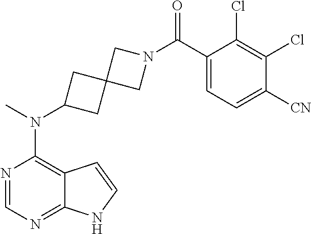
N1=CN=C2C(=C1N(C)C1CC3(C1)CN(C(C1=CC=C([CN])C(Cl)=C1Cl)=O)C3)C=CN2
